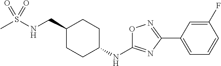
C1(CNS(C)(=O)=O)CCC(NC2=NC(C3=CC=CC(F)=C3)=NO2)CC1
